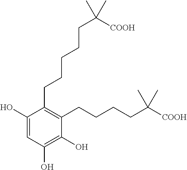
C1(O)=CC(O)=C(O)C(CCCCC([COOH])(C)C)=C1CCCCCC(C)([COOH])C
